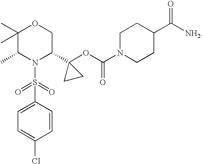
C1(C)(C)C(C)N(S(C2=CC=C(Cl)C=C2)(=O)=O)C(C2(OC(=O)N3CCC(C([NH2])=O)CC3)CC2)CO1
